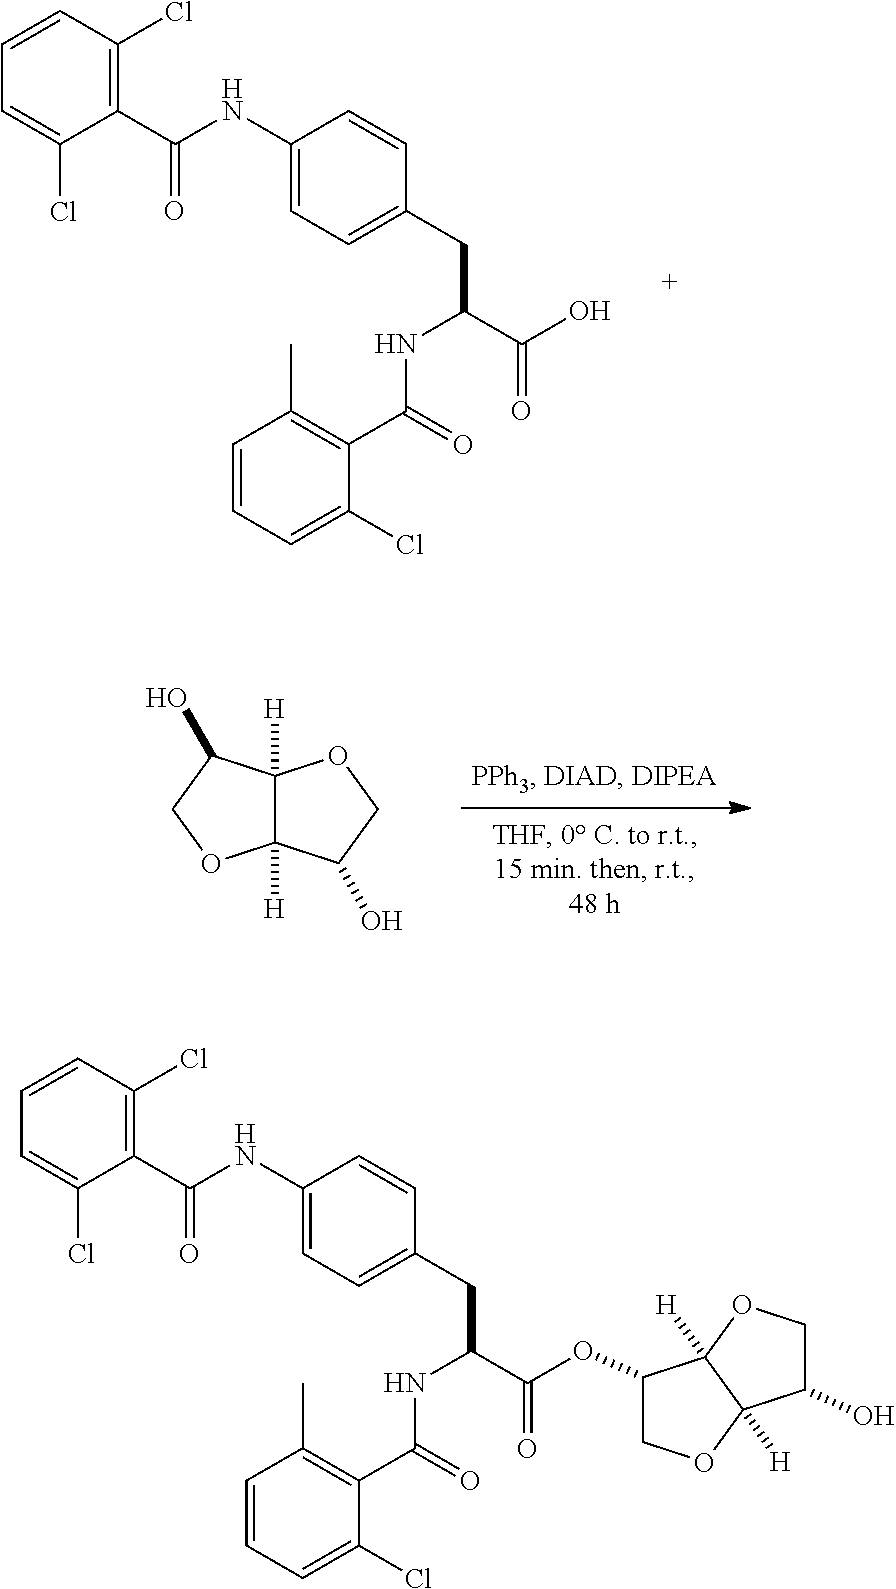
C12([H])C([H])(C(O)CO1)OCC2O.C1=CC=C(Cl)C(C(NC2=CC=C(CC(C(=O)O)NC(=O)C3=C(C)C=CC=C3Cl)C=C2)=O)=C1Cl.C12([H])C([H])(C(OC(C(CC3=CC=C(NC(C4=C(Cl)C=CC=C4Cl)=O)C=C3)NC(=O)C3=C(C)C=CC=C3Cl)=O)CO1)OCC2O
